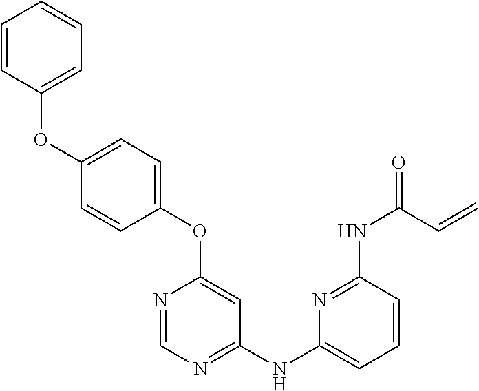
C1(OC2=CC=CC=C2)=CC=C(OC2=CC(NC3=CC=CC(NC(=O)C=C)=N3)=NC=N2)C=C1
